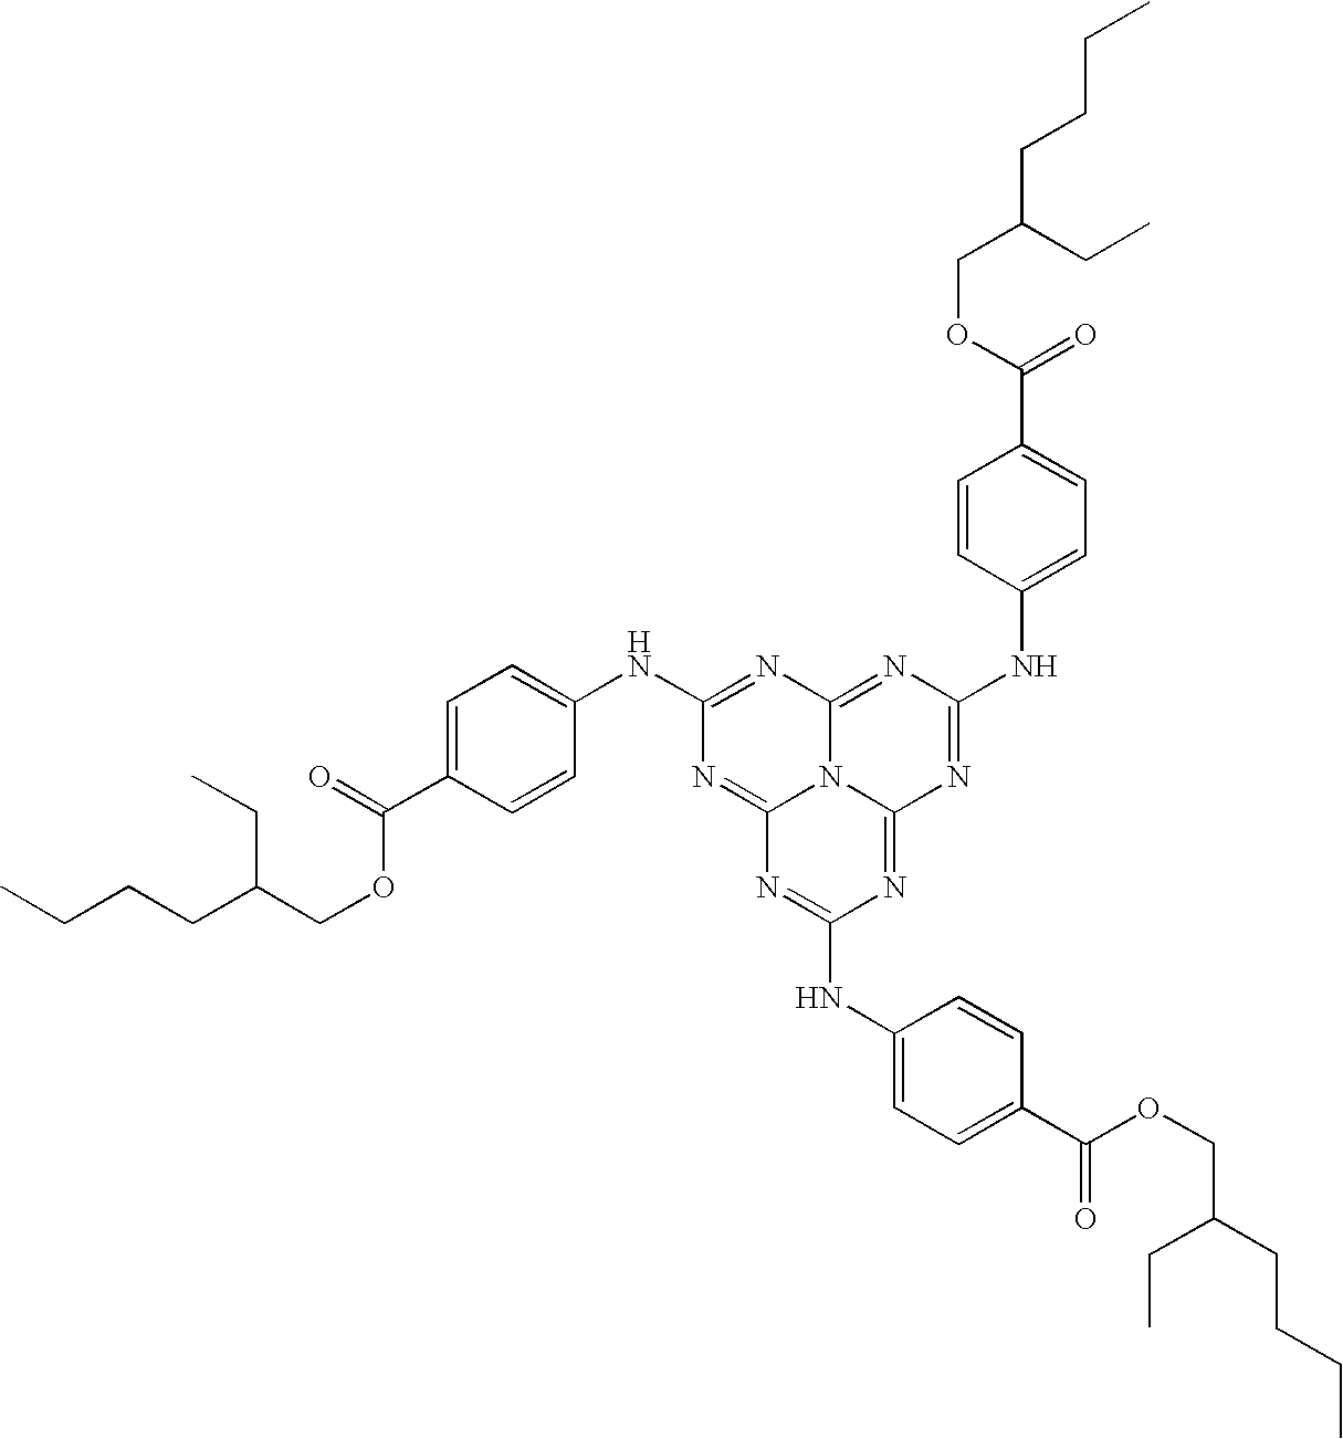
C1(NC2=CC=C(C(OCC(CCCC)CC)=O)C=C2)=NC2=NC(NC3=CC=C(C(OCC(CCCC)CC)=O)C=C3)=NC3=NC(NC4=CC=C(C(OCC(CCCC)CC)=O)C=C4)=NC(=N1)N23
